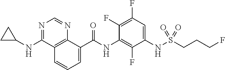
O=C(NC1=C(F)C(NS(CCCF)(=O)=O)=CC(F)=C1F)C1=CC=CC2=C1N=CN=C2NC1CC1
